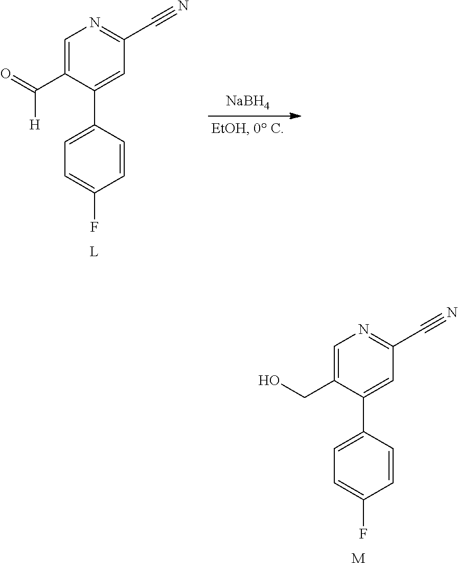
C1=C(CO)C(C2=CC=C(F)C=C2)=CC(C#N)=N1.[M].C1=C(C(=O)[H])C(C2=CC=C(F)C=C2)=CC(C#N)=N1.[NaBH4]
